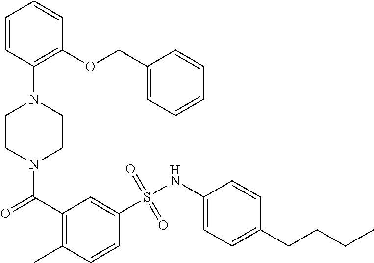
N1(C(C2=C(C)C=CC(S(NC3=CC=C(CCCC)C=C3)(=O)=O)=C2)=O)CCN(C2=C(OCC3=CC=CC=C3)C=CC=C2)CC1
